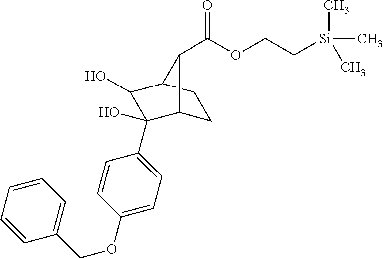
C1=CC=CC(COC2=CC=C(C3(O)C4CCC(C3O)C4C(OCC[Si](C)(C)C)=O)C=C2)=C1
